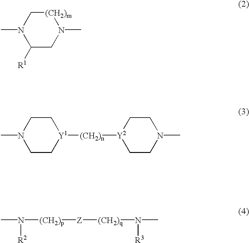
[(CH2)m]1CN(C)C([R1])CN1C.C1CN(C)CC[Y1]1[(CH2)n][Y2]1CCN(C)CC1.CN([R2])[(CH2)p][Z][(CH2)q]N([R3])C
